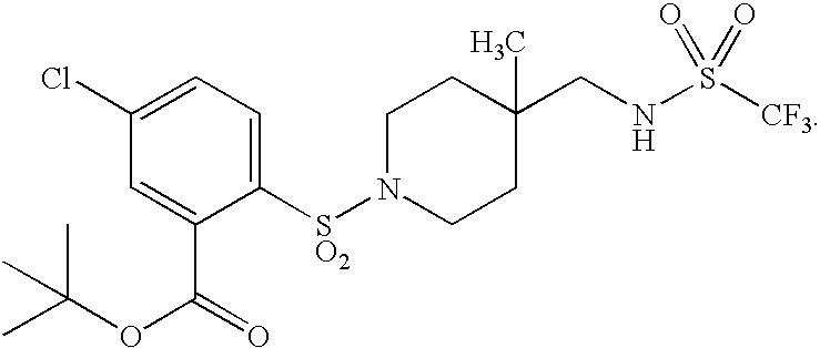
N1([SO2]C2=CC=C(Cl)C=C2C(=O)OC(C)(C)C)CCC(CNS([CF3])(=O)=O)(C)CC1
